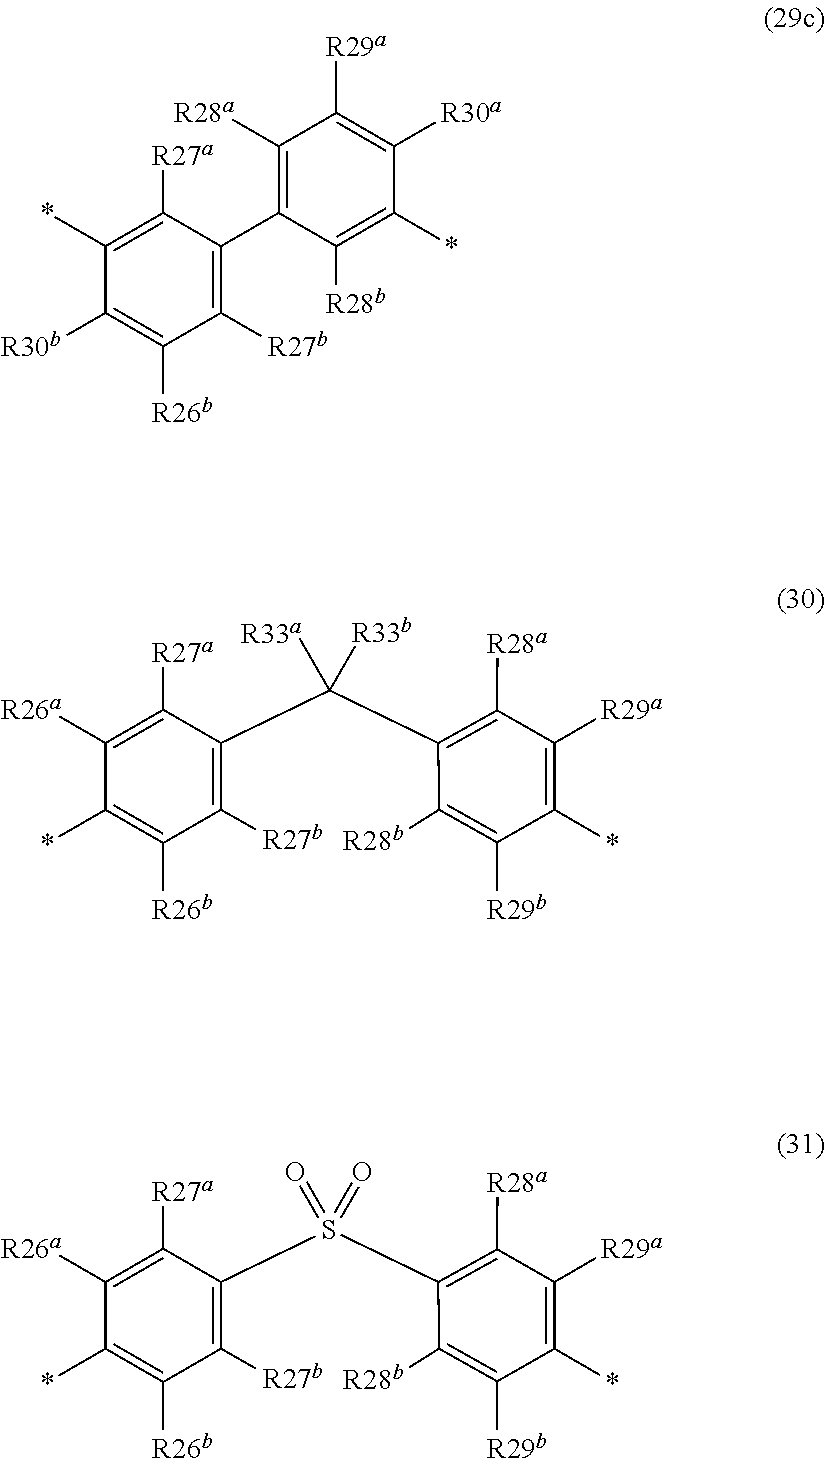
C1([R28a])=C(C2=C([R27b])C([R26b])=C([R30b])C(*)=C2[R27a])C([R28b])=C(*)C([R30a])=C1[R29a].C(C1=C([R28a])C([R29a])=C(*)C([R29b])=C1[R28b])(C1=C([R27b])C([R26b])=C(*)C([R26a])=C1[R27a])([R33a])[R33b].S(C1=C([R28a])C([R29a])=C(*)C([R29b])=C1[R28b])(C1=C([R27b])C([R26b])=C(*)C([R26a])=C1[R27a])(=O)=O
